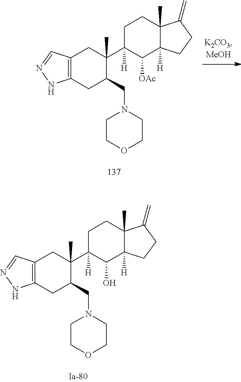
C12=C(CC(CN3CCOCC3)C(C3([H])CCC4(C)C([H])(C3[OAc])CCC4=C)(C)C1)NN=C2.C12=C(CC(CN3CCOCC3)C(C3([H])CCC4(C)C([H])(C3O)CCC4=C)(C)C1)NN=C2
